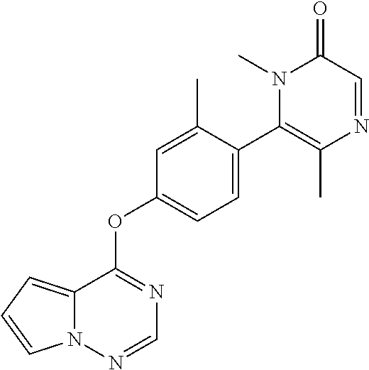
C12=CC=CN1N=CN=C2OC1=CC=C(C2=C(C)N=CC(=O)N2C)C(C)=C1
